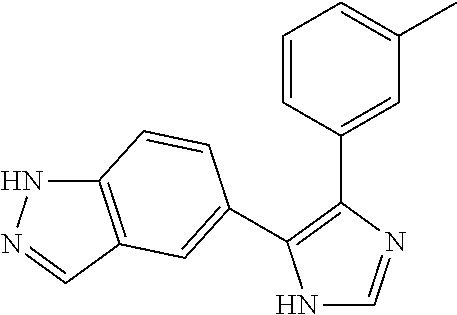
N1C=NC(C2=CC(C)=CC=C2)=C1C1=CC2=C(NN=C2)C=C1
